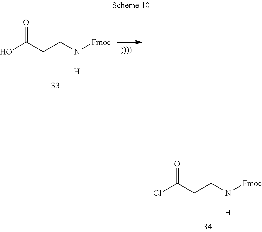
OC(CCN([Fmoc])[H])=O.ClC(CCN([Fmoc])[H])=O
